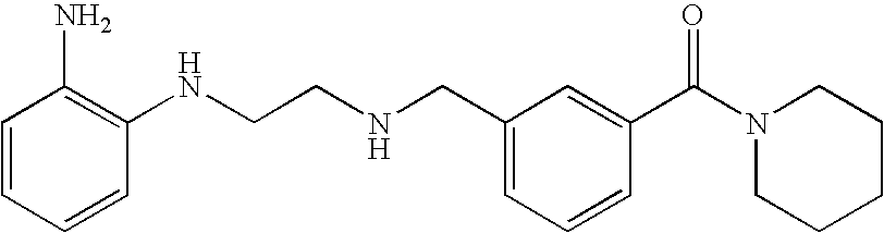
C1=CC=CC(NCCNCC2=CC=CC(C(N3CCCCC3)=O)=C2)=C1N
